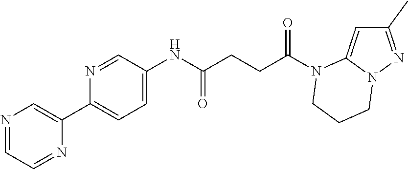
C1(C)=NN2C(=C1)N(C(CCC(NC1=CC=C(C3=CN=CC=N3)N=C1)=O)=O)CCC2
